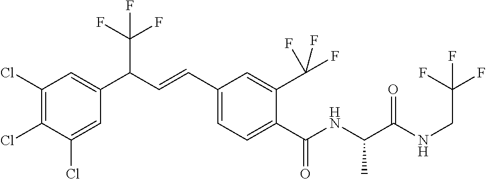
C1(Cl)=C(Cl)C(Cl)=CC(C(C=CC2=CC=C(C(NC(C(NCC(F)(F)F)=O)C)=O)C(C(F)(F)F)=C2)C(F)(F)F)=C1
